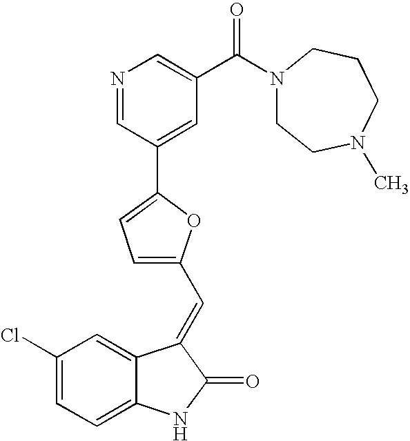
C1(Cl)=CC=C2C(=C1)C(=CC1=CC=C(C3=CC(C(=O)N4CCN(C)CCC4)=CN=C3)O1)C(=O)N2
